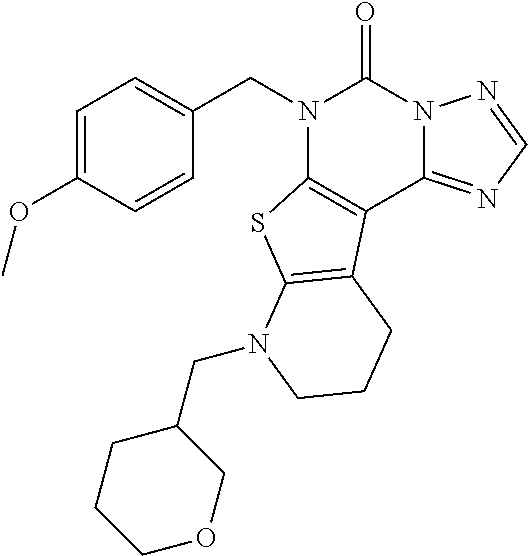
C1=CC(OC)=CC=C1CN1C2=C(C3=NC=NN3C1=O)C1=C(S2)N(CC2CCCOC2)CCC1
